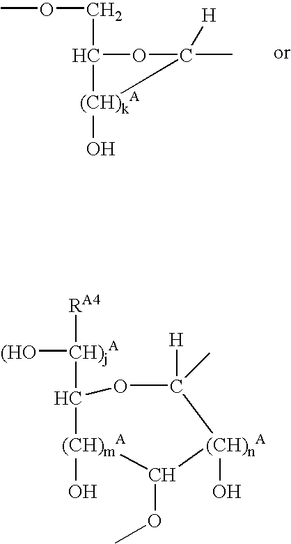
COCC1OC([H])(C)[(CH)kA]1O.[RA4][CH)jA](C1[(CH)mA](O)C(OC)[(CH)nA](O)C([H])(C)O1)[(HO]
